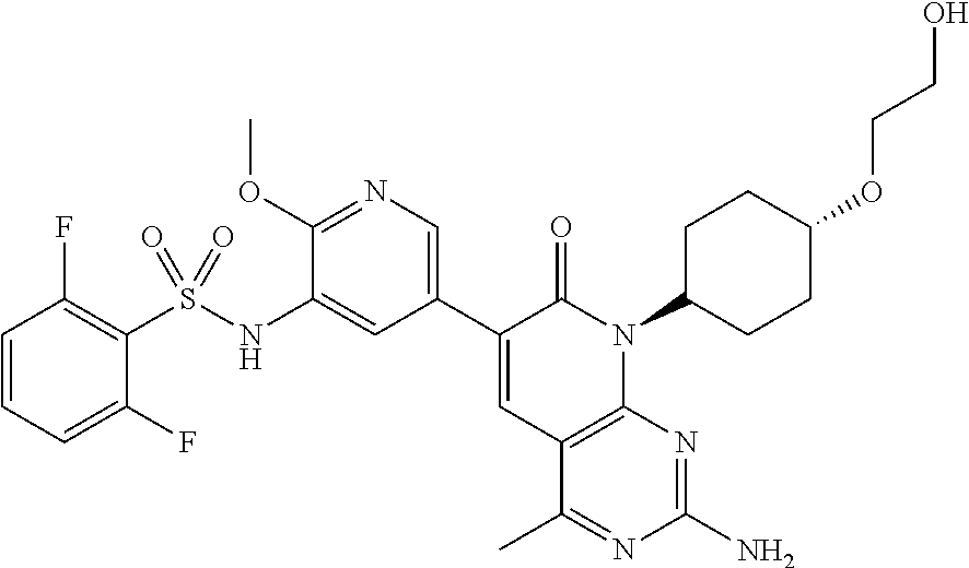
C1=C(C2=CC3=C(N(C4CCC(OCCO)CC4)C2=O)N=C(N)N=C3C)C=C(NS(C2=C(F)C=CC=C2F)(=O)=O)C(OC)=N1
